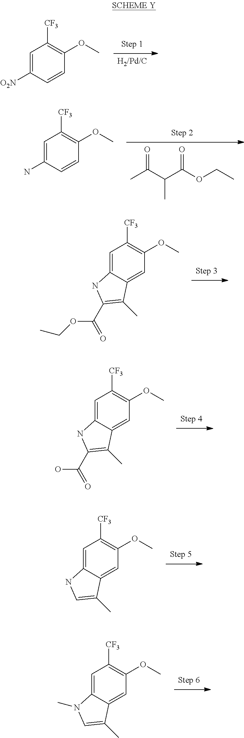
[H2/Pd/C].C1=C([O2N])C=CC(OC)=C1[CF3].CC(C(C(OCC)=O)C)=O.C1=C(N)C=CC(OC)=C1[CF3].C1=C2C(=CC(OC)=C1[CF3])C(C)=C(C(=O)OCC)N2.C1=C2C(=CC(OC)=C1[CF3])C(C)=C(C(=O)O)N2.C1=C2C(=CC(OC)=C1[CF3])C(C)=CN2.C1=C2C(=CC(OC)=C1[CF3])C(C)=CN2C
